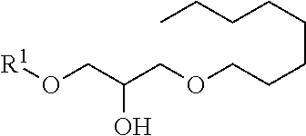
O(CC(CO[R1])O)CCCCCCCC
